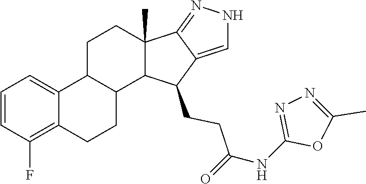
C1(C)=NN=C(NC(=O)CCC2C3=CNN=C3C3(C)C2C2C(C4=CC=CC(F)=C4CC2)CC3)O1
